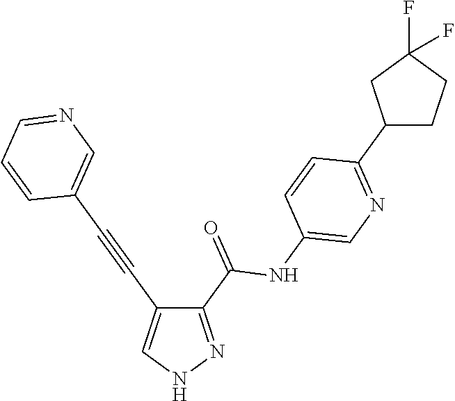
C1(C(=O)NC2=CN=C(C3CCC(F)(F)C3)C=C2)=NNC=C1C#CC1=CN=CC=C1
